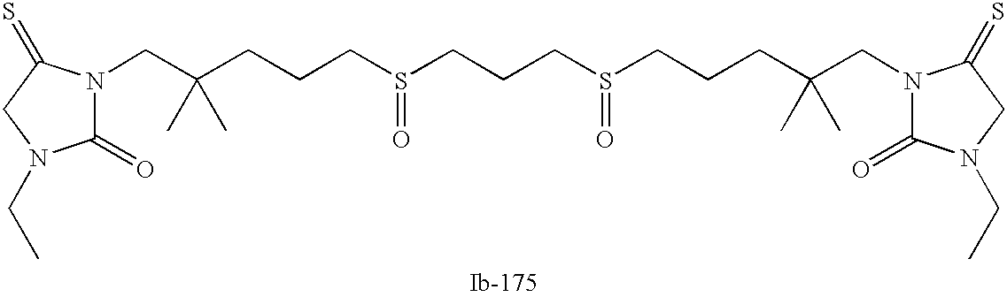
C(CS(=O)CCCS(=O)CCCC(CN1C(=O)N(CC)CC1=S)(C)C)CC(CN1C(=O)N(CC)CC1=S)(C)C
